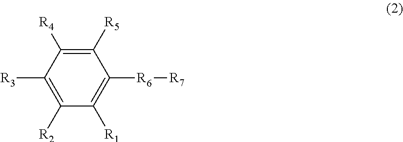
C1([R6][R7])=C([R1])C([R2])=C([R3])C([R4])=C1[R5]
